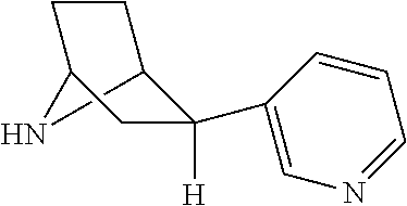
C12NC(CC1)CC2(C1=CN=CC=C1)[H]
